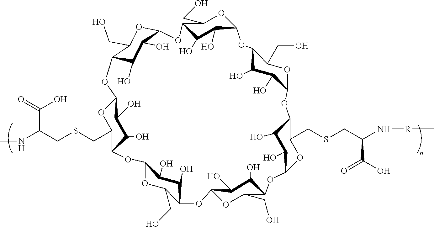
O1C2C(O)C(O)C(C(CO)O2)OC2OC(CSCC(NC)C(O)=O)C(C(O)C2O)OC2OC(CO)C(C(O)C2O)OC2OC(CO)C(C(O)C2O)OC2C(O)C(O)C(C(CSCC(N[R]C)C(O)=O)O2)OC2C(O)C(O)C(C(CO)O2)OC2OC(CO)C1C(O)C2O
